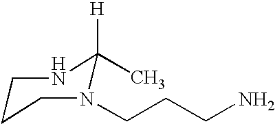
C1CCN(CCCN)C([H])(C)N1
